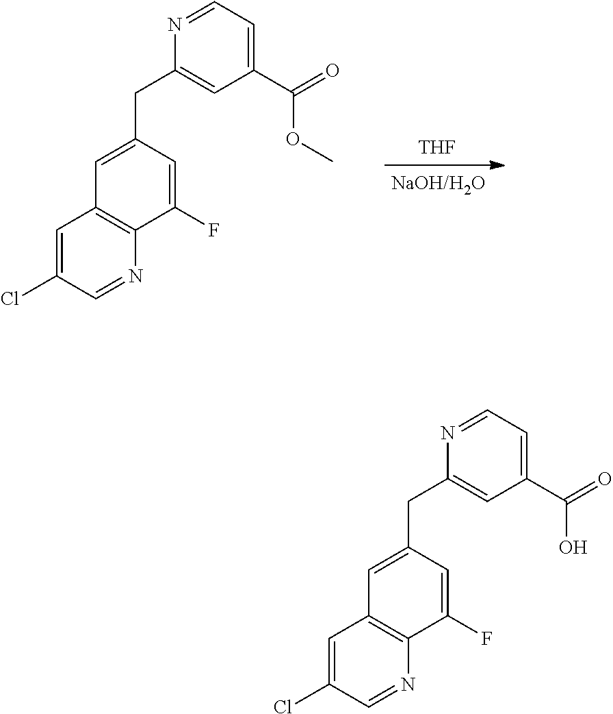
[THF].C1(CC2=CC3=C(C(F)=C2)N=CC(Cl)=C3)=CC(C(OC)=O)=CC=N1.C1(CC2=CC3=C(C(F)=C2)N=CC(Cl)=C3)=CC(C(O)=O)=CC=N1
